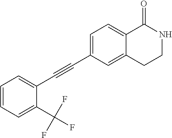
C1=CC=C(C(F)(F)F)C(C#CC2=CC=C3C(=C2)CCNC3=O)=C1
